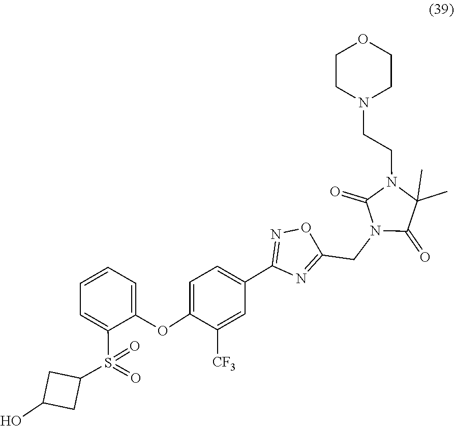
C1(C2=CC=C(OC3=CC=CC=C3S(=O)(=O)C3CC(O)C3)C([CF3])=C2)=NOC(CN2C(=O)C(C)(C)N(CCN3CCOCC3)C2=O)=N1
